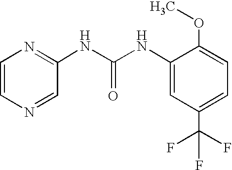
C1=C(OC)C(NC(=O)NC2=NC=CN=C2)=CC(C(F)(F)F)=C1
